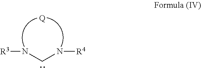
C(N[R3])N[R4].[Q]
